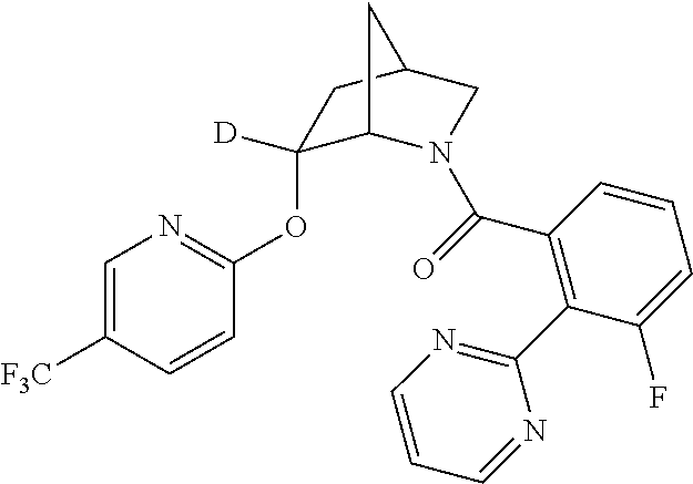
C1=C([F3C])C=CC(OC2([D])C3N(C(=O)C4=C(C5=NC=CC=N5)C(F)=CC=C4)CC(C2)C3)=N1
